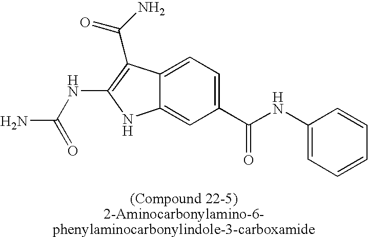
C12=CC=C(C(NC3=CC=CC=C3)=O)C=C1NC(NC(N)=O)=C2C(=O)N
